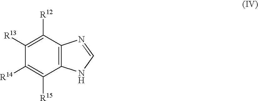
C1([R14])=C([R15])C2=C(C([R12])=C1[R13])N=CN2
